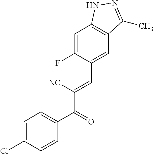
C1=C(F)C(C=C(C(=O)C2=CC=C(Cl)C=C2)[NC])=CC2=C1NN=C2C
